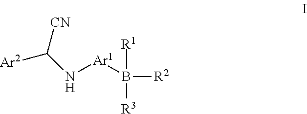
[CN]C(N[Ar1]B([R2])([R1])[R3])[Ar2]
